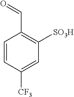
C1=CC([CF3])=CC([SO3H])=C1C=O
